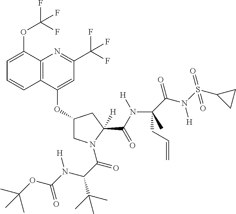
C12=C(C(OC3CN(C(C(C(C)(C)C)N(C(OC(C)(C)C)=O)[H])=O)C(C(N([H])C(CC=C)(C)C(=O)N([H])S(C4CC4)(=O)=O)=O)([H])C3)=CC(C(F)(F)F)=N1)C=CC=C2OC(F)(F)F
